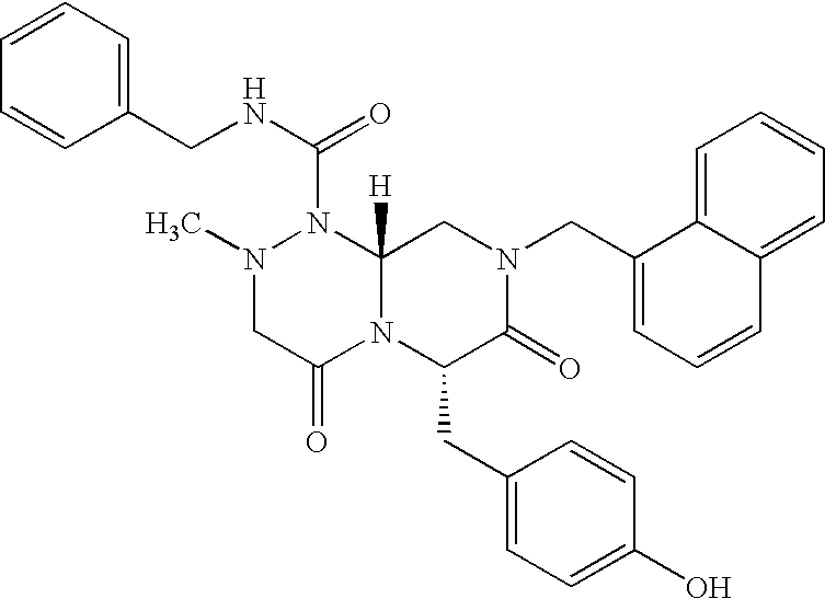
C1=CC(CNC(=O)N2N(C)CC(=O)N3C2([H])CN(CC2=CC=CC4=CC=CC=C24)C(=O)C3CC2=CC=C(O)C=C2)=CC=C1
